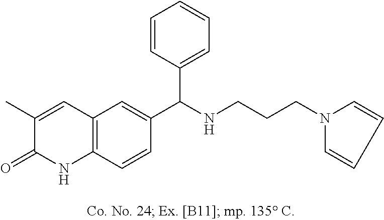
C1(C)=CC2=C(NC1=O)C=CC(C(NCCCN1C=CC=C1)C1=CC=CC=C1)=C2
